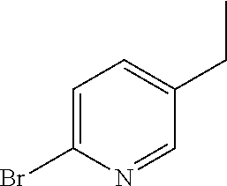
C1=C(Br)N=CC(CC)=C1
